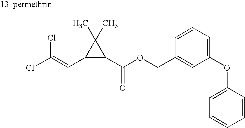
C1(C(OCC2=CC(OC3=CC=CC=C3)=CC=C2)=O)C(C)(C)C1C=C(Cl)Cl
